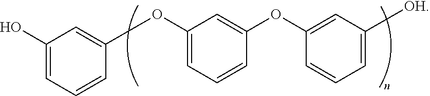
C1(O)=CC=CC(OC2=CC=CC(OC3=CC([OH])=CC=C3)=C2)=C1
